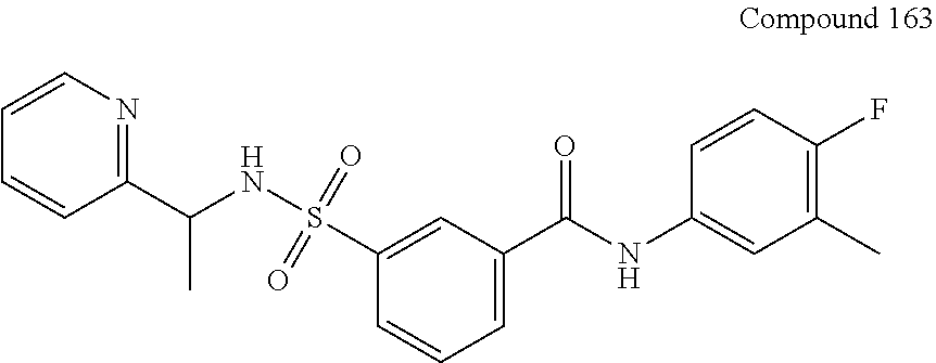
C1(C(NC2=CC(C)=C(F)C=C2)=O)=CC=CC(S(NC(C2=NC=CC=C2)C)(=O)=O)=C1
